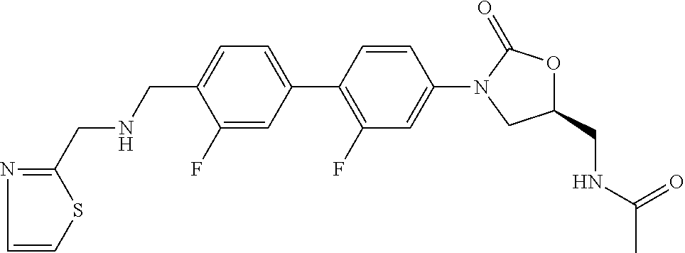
C(C1=CC=C(C2=C(F)C=C(N3CC(CNC(C)=O)OC3=O)C=C2)C=C1F)NCC1=NC=CS1
